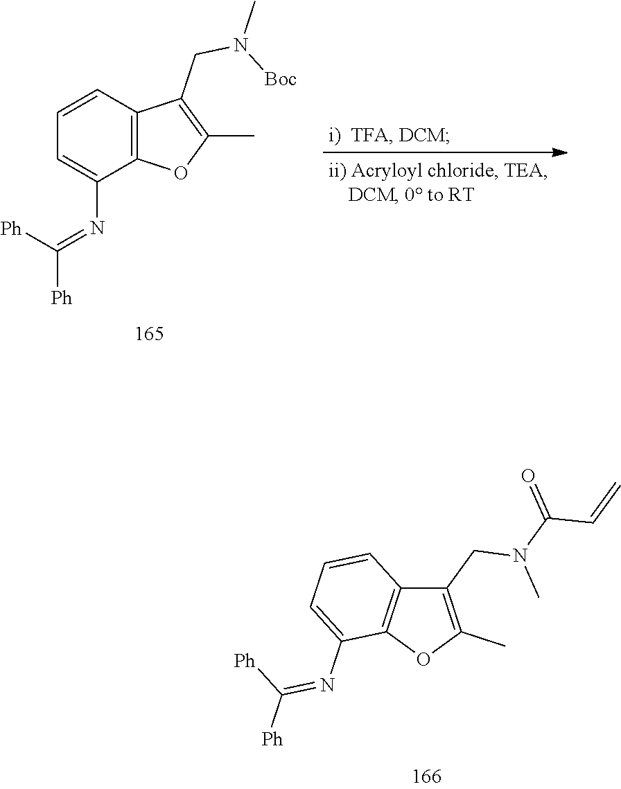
C12=C(C=CC=C1N=C([Ph])[Ph])C(CN([Boc])C)=C(C)O2.C12=C(C=CC=C1N=C([Ph])[Ph])C(CN(C)C(=O)C=C)=C(C)O2
